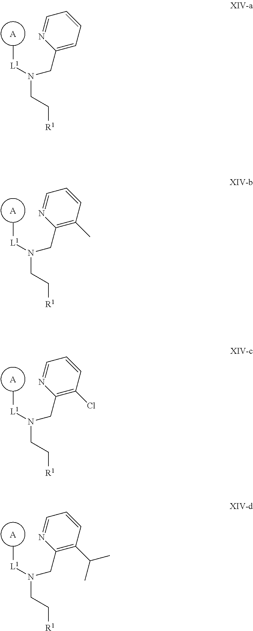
[A].N(CC[R1])([L1]C)CC1=CC=CC=N1.[A].N(CC[R1])([L1]C)CC1=C(C)C=CC=N1.[A].N(CC[R1])([L1]C)CC1=C(Cl)C=CC=N1.[A].N(CC[R1])([L1]C)CC1=C(C(C)C)C=CC=N1
